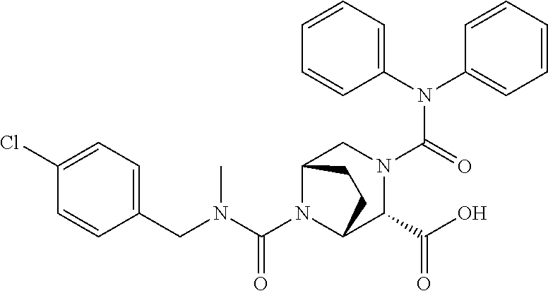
C(N1C2C(C(O)=O)N(C(N(C3=CC=CC=C3)C3=CC=CC=C3)=O)CC1CC2)(N(CC1=CC=C(Cl)C=C1)C)=O
